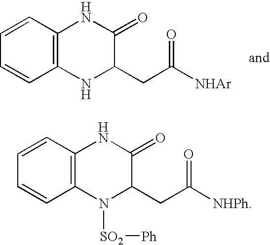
C1=CC2=C(C=C1)NC(=O)C(CC([NHAr])=O)N2.C1=CC2=C(C=C1)NC(=O)C(CC([NHPh])=O)N2[SO2][Ph]
